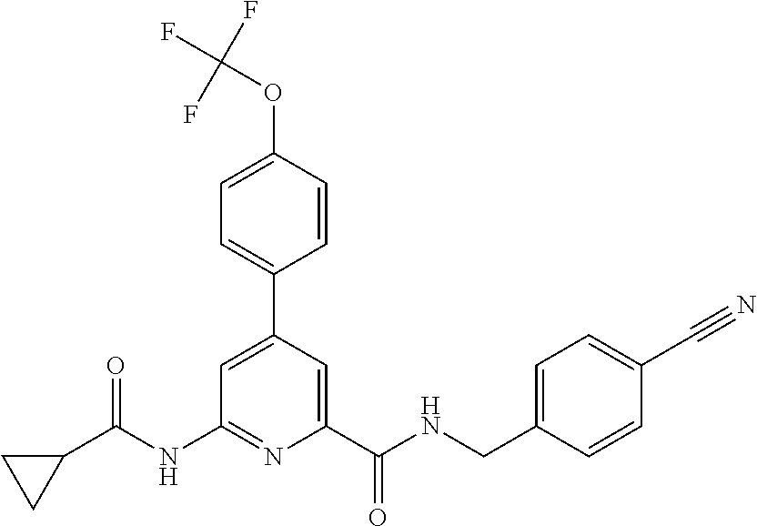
C1=C(C2=CC=C(OC(F)(F)F)C=C2)C=C(C(NCC2=CC=C(C#N)C=C2)=O)N=C1NC(C1CC1)=O
